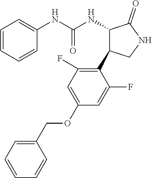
C1=CC=CC(NC(NC2C(=O)NCC2C2=C(F)C=C(OCC3=CC=CC=C3)C=C2F)=O)=C1
